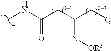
CNC(CC(C[Q])=N[OR3])=O
